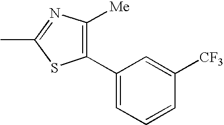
C1(C2=CC=CC([CF3])=C2)=C([Me])N=C(C)S1
